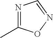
N1=C(C)ON=C1
